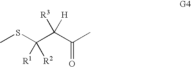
CSC(C(C(C)=O)([H])[R3])([R1])[R2]
